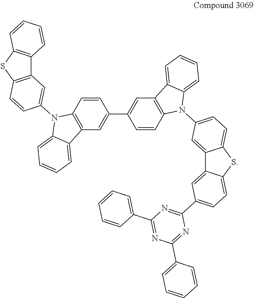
C1=CC2=C(C=C1C1=CC3=C(C=C1)N(C1=CC=C4C(=C1)C1=CC(C5=NC(C6=CC=CC=C6)=NC(C6=CC=CC=C6)=N5)=CC=C1S4)C1=CC=CC=C31)C1=CC=CC=C1N2C1=CC2=C(C=C1)SC1=C2C=CC=C1
